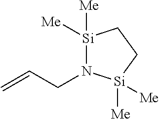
[Si]1([Me])([Me])N(CC=C)[Si]([Me])([Me])CC1
